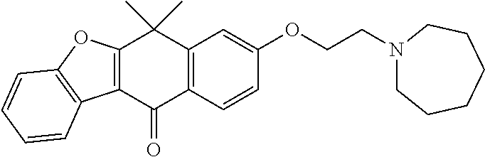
C1(=O)C2=C(C(C)(C)C3=C1C1=C(O3)C=CC=C1)C=C(OCCN1CCCCCC1)C=C2
